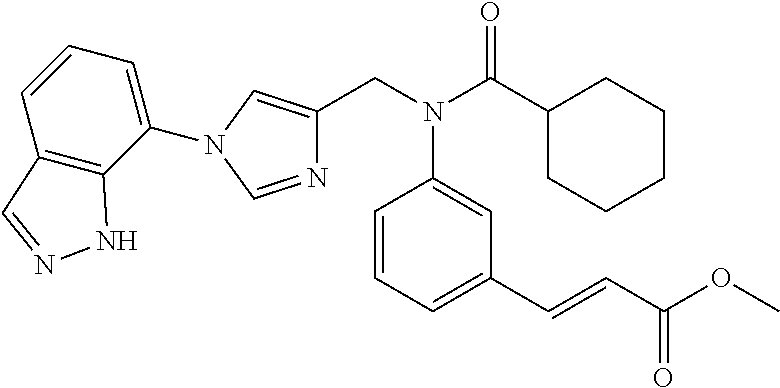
N(C(C1CCCCC1)=O)(C1=CC(C=CC(OC)=O)=CC=C1)CC1=CN(C2=CC=CC3=C2NN=C3)C=N1
